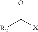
[R2]C(=O)[X]
